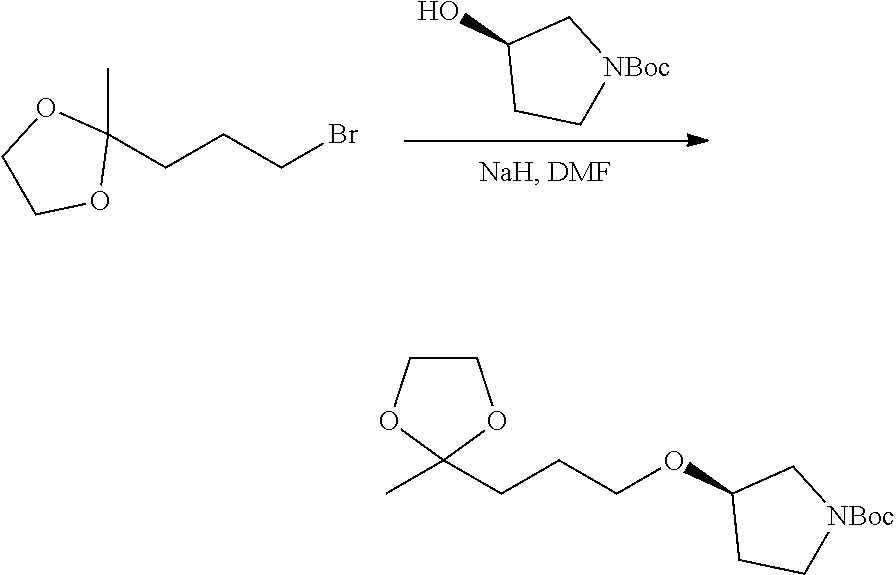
OC1CC[NBoc]C1.C1(CCCBr)(C)OCCO1.C(CCOC1CC[NBoc]C1)C1(C)OCCO1
